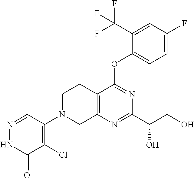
C1(C(CO)O)=NC2=C(C(OC3=CC=C(F)C=C3C(F)(F)F)=N1)CCN(C1=C(Cl)C(=O)NN=C1)C2
